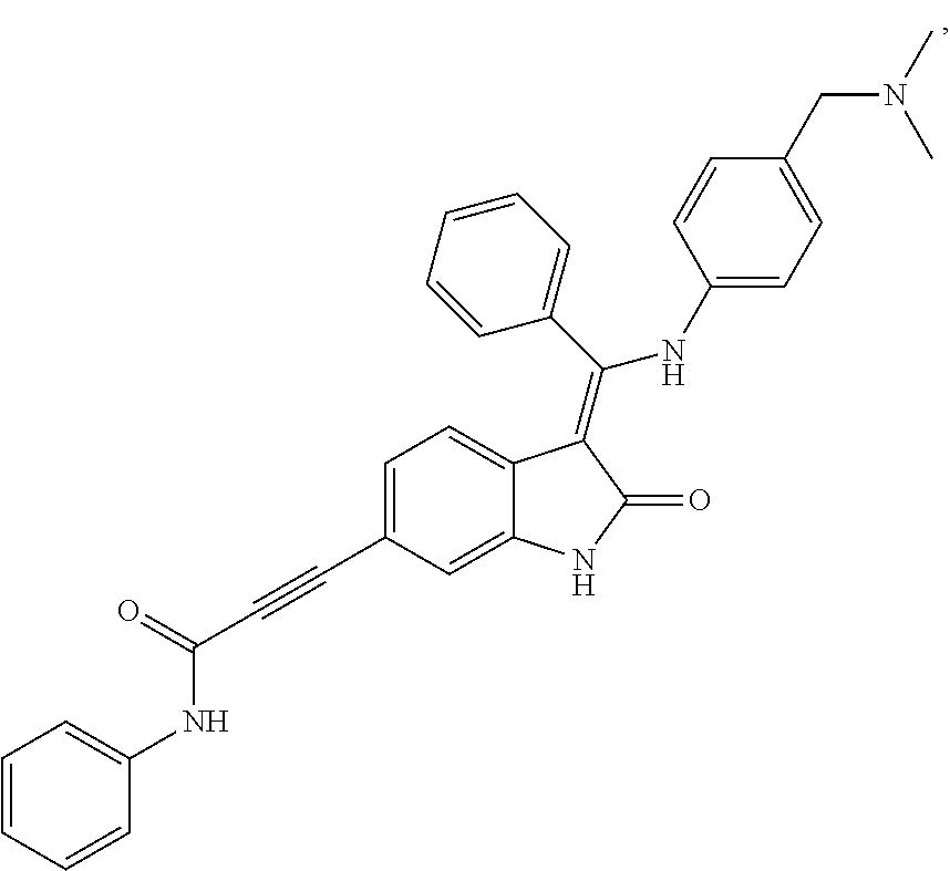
C1=CC(C(=C2C3=CC=C(C#CC(=O)NC4=CC=CC=C4)C=C3NC2=O)NC2=CC=C(CN(C)C)C=C2)=CC=C1
